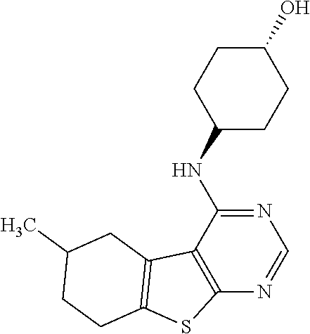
N1=C(NC2CCC(O)CC2)C2=C(N=C1)SC1=C2CC(C)CC1
